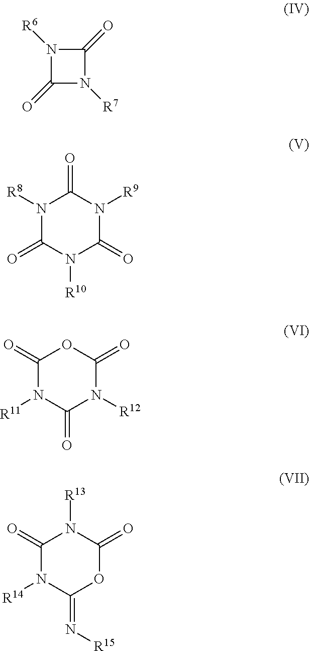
N1([R6])C(=O)N([R7])C1=O.N1([R8])C(=O)N([R10])C(=O)N([R9])C1=O.C1(=O)N([R11])C(=O)N([R12])C(=O)O1.C1(=O)N([R14])C(=N[R15])OC(=O)N1[R13]
